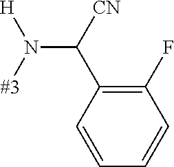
C(N([#3])[H])(C1=C(F)C=CC=C1)[CN]
